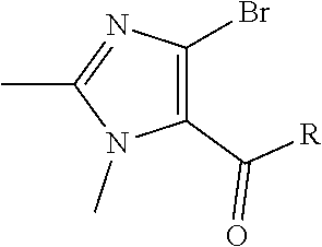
BrC1=C(C([R])=O)N(C)C(C)=N1
